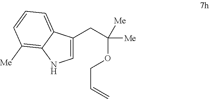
C1=C(CC([Me])(OCC=C)[Me])C2=CC=CC([Me])=C2N1
